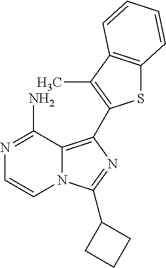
N12C(=C(C3=C(C)C4=C(S3)C=CC=C4)N=C1C1CCC1)C(N)=NC=C2
